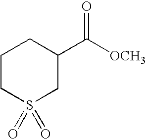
C1CS(=O)(=O)CC(C(=O)[OCH3])C1
